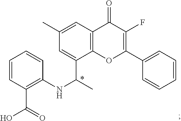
C1(F)=C(C2=CC=CC=C2)OC2=C(C1=O)C=C(C)C=C2C(C)NC1=C(C(O)=O)C=CC=C1
